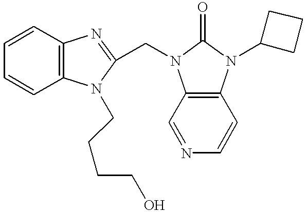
C1=CC2=C(C=C1)N(CCCCO)C(CN1C3=C(N(C4CCC4)C1=O)C=CN=C3)=N2
